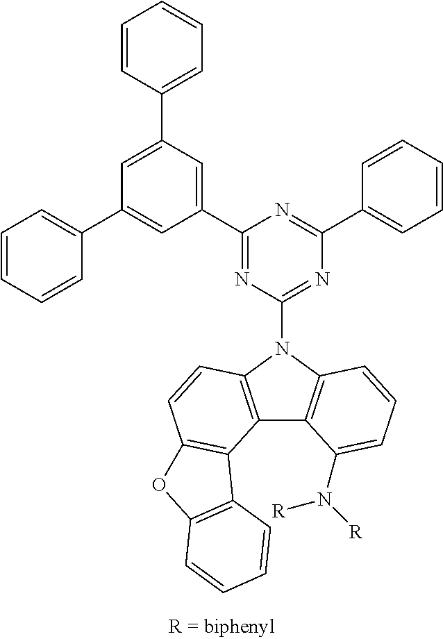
C1(C2=CC(C3=CC=CC=C3)=CC(C3=CC=CC=C3)=C2)=NC(N2C3=C(C4=C2C=CC2=C4C4=C(O2)C=CC=C4)C(N([R])[R])=CC=C3)=NC(C2=CC=CC=C2)=N1
